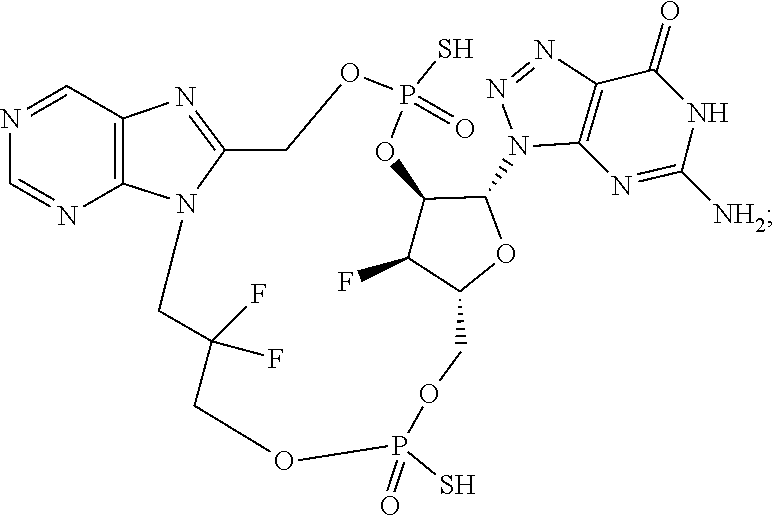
N1=NC2=C(N1C1C3C(F)C(COP(S)(=O)OCC(F)(F)CN4C(=NC5=C4N=CN=C5)COP(S)(=O)O3)O1)N=C([NH2])NC2=O
